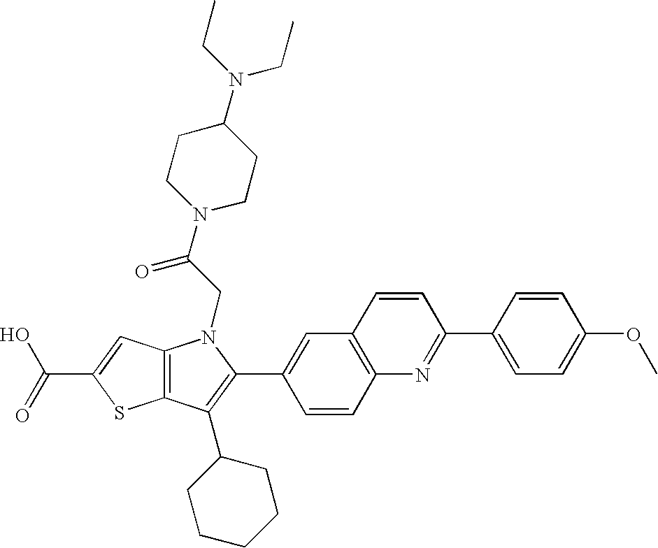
C(C1=CC2=C(S1)C(C1CCCCC1)=C(C1=CC3=C(C=C1)N=C(C1=CC=C(OC)C=C1)C=C3)N2CC(N1CCC(N(CC)CC)CC1)=O)(=O)O
